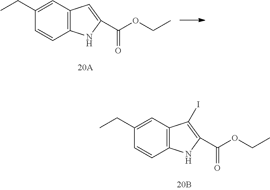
C1(CC)=CC2=C(C=C1)NC(C(OCC)=O)=C2I.C1(CC)=CC2=C(C=C1)NC(C(OCC)=O)=C2
